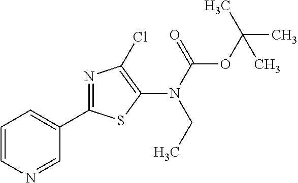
C1(C2=NC(Cl)=C(N(C(OC(C)(C)C)=O)CC)S2)=CC=CN=C1
